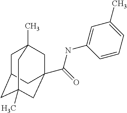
C1C2CC3(C)CC(C(=O)NC4=CC(C)=CC=C4)(CC1(C)C3)C2
